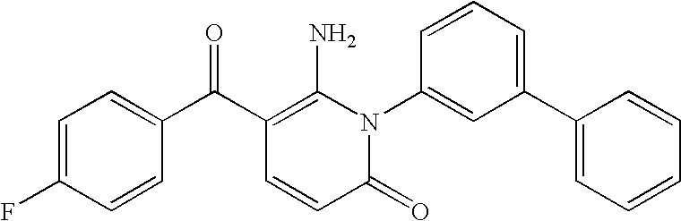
C1=C(F)C=CC(C(C2=C(N)N(C3=CC(C4=CC=CC=C4)=CC=C3)C(=O)C=C2)=O)=C1
